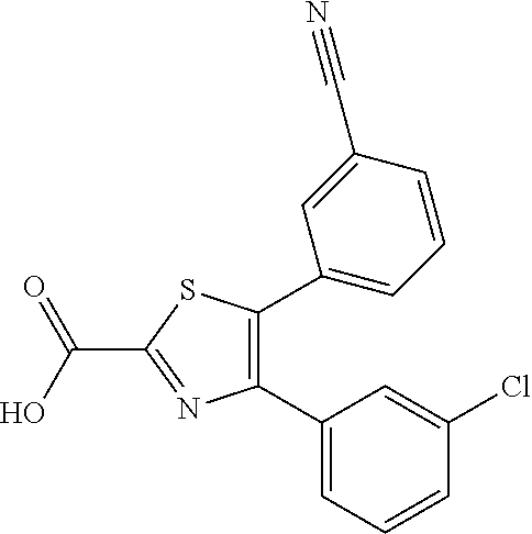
C1(C2=C(C3=CC=CC(C#N)=C3)SC(C(=O)O)=N2)=CC=CC(Cl)=C1
